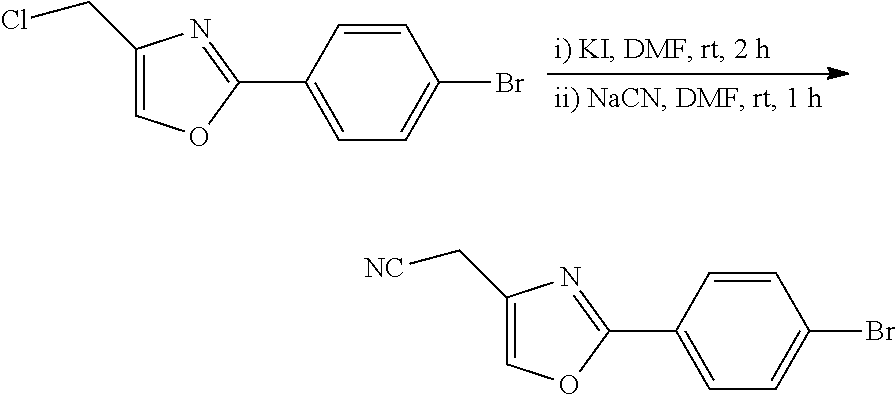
C1=C(C2=NC(CCl)=CO2)C=CC(Br)=C1.C1=C(C2=NC(C[NC])=CO2)C=CC(Br)=C1
